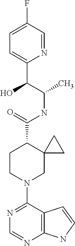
N1=C(N2CC3(C(C(=O)NC(C(C4=CC=C(F)C=N4)O)C)CC2)CC3)C2=C(N=C1)NC=C2
